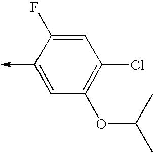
C1(->C)=CC(OC(C)C)=C(Cl)C=C1F
